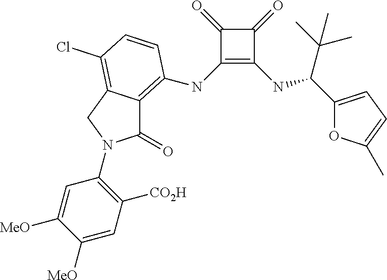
C1(NC2=C3C(=O)N(C4=C([CO2H])C=C([MeO])C([MeO])=C4)CC3=C(Cl)C=C2)=C(NC(C(C)(C)C)C2=CC=C(C)O2)C(=O)C1=O
